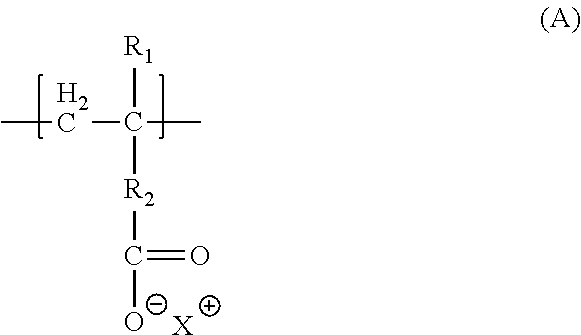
CCC(C)([R1])[R2]C(=O)[O-].[X]
